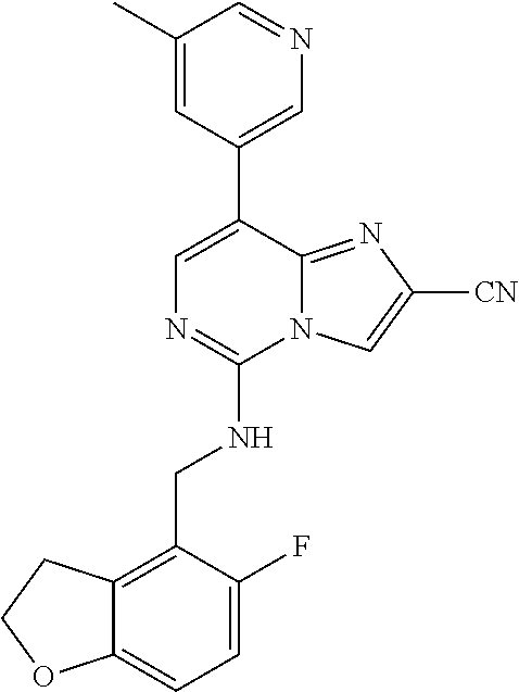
C1=NC=C(C2=CN=C(NCC3=C4C(=CC=C3F)OCC4)N3C2=NC([CN])=C3)C=C1C
